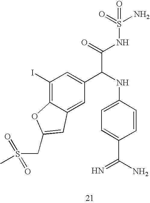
C1(I)=C2C(=CC(C(NC3=CC=C(C(=N)N)C=C3)C(=O)NS(=O)(=O)N)=C1)C=C(CS(=O)(=O)C)O2
